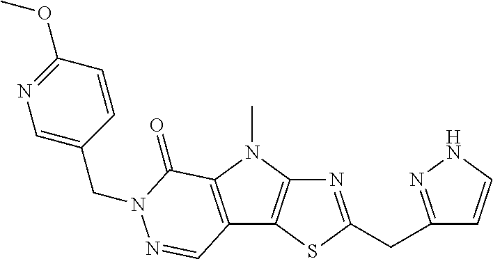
N1=C(CC2=NNC=C2)SC2=C1N(C)C1=C2C=NN(CC2=CN=C(OC)C=C2)C1=O
